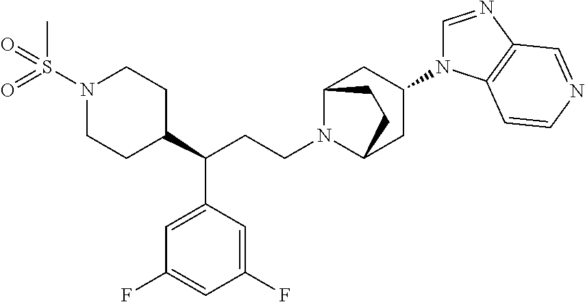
N1(S(=O)(=O)C)CCC(C(CCN2C3CC(N4C=NC5=C4C=CN=C5)CC2CC3)C2=CC(F)=CC(F)=C2)CC1
